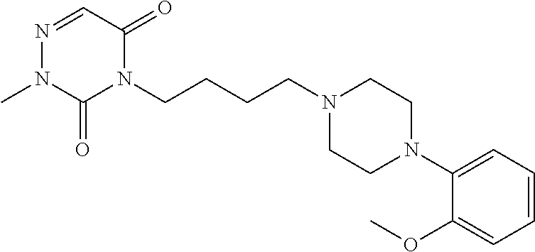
N1(CCCCN2C(=O)C=NN(C)C2=O)CCN(C2=CC=CC=C2OC)CC1
